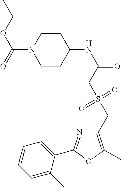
C1=CC=C(C)C(C2=NC(CS(CC(NC3CCN(C(=O)OCC)CC3)=O)(=O)=O)=C(C)O2)=C1
